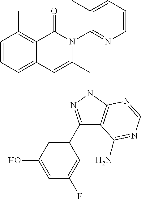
C1=CC=C2C(=C1C)C(=O)N(C1=NC=CC=C1C)C(CN1C3=C(C(C4=CC(O)=CC(F)=C4)=N1)C(N)=NC=N3)=C2
